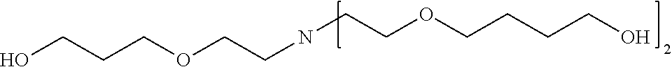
OCCCOCCNCCOCCCCO
